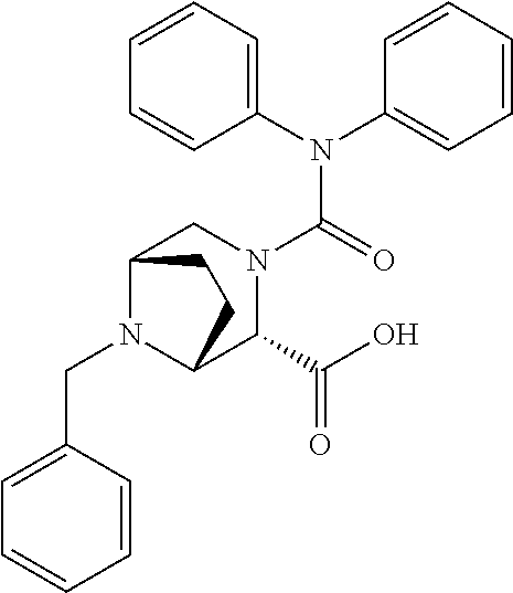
N(C(=O)N1CC2N(CC3=CC=CC=C3)C(C1C(O)=O)CC2)(C1=CC=CC=C1)C1=CC=CC=C1
